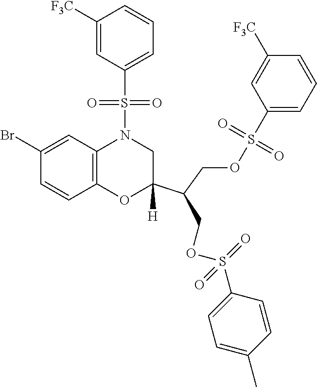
C1C(C(COS(C2=CC=C(C)C=C2)(=O)=O)COS(C2=CC=CC([F3C])=C2)(=O)=O)([H])OC2=C(C=C(Br)C=C2)N1S(C1=CC=CC([F3C])=C1)(=O)=O
